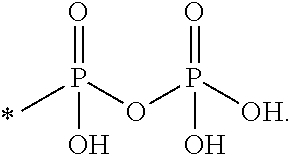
CP(OP([OH])(=O)O)(=O)O
